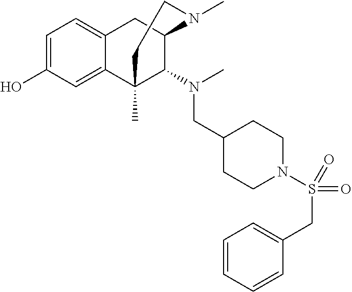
C1=C(O)C=C2C(=C1)CC1C(N(CC3CCN(S(CC4=CC=CC=C4)(=O)=O)CC3)C)C2(C)CCN1C
